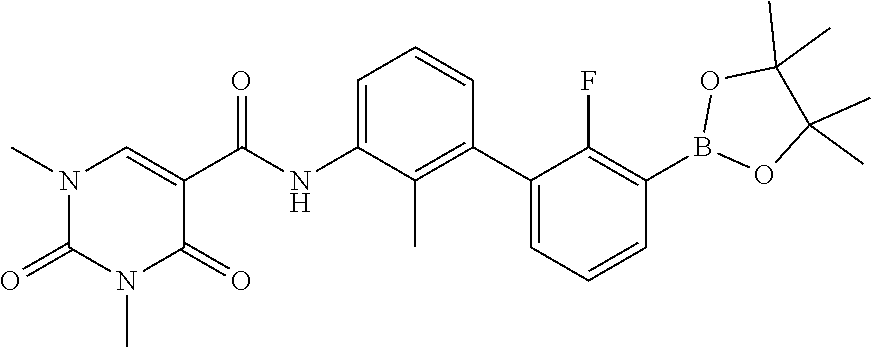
O1B(C2=C(F)C(C3=C(C)C(NC(C4=CN(C)C(=O)N(C)C4=O)=O)=CC=C3)=CC=C2)OC(C)(C)C1(C)C
